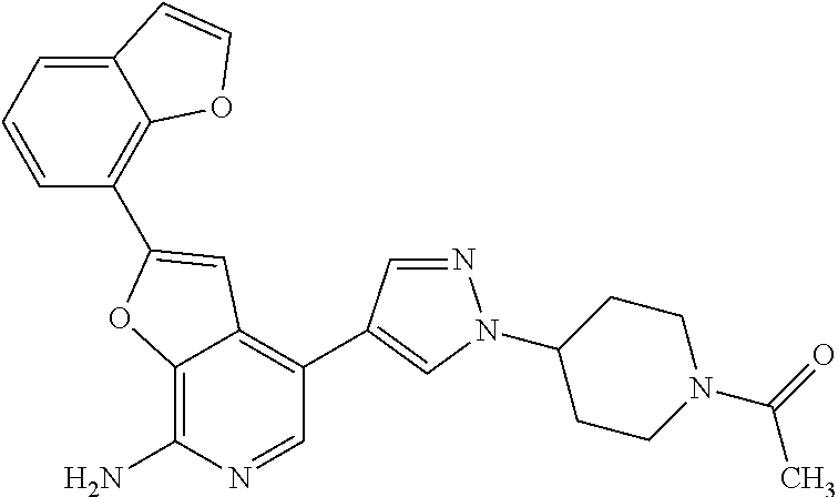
C12=C(N)N=CC(C3=CN(C4CCN(C(=O)C)CC4)N=C3)=C1C=C(C1=C3C(=CC=C1)C=CO3)O2
